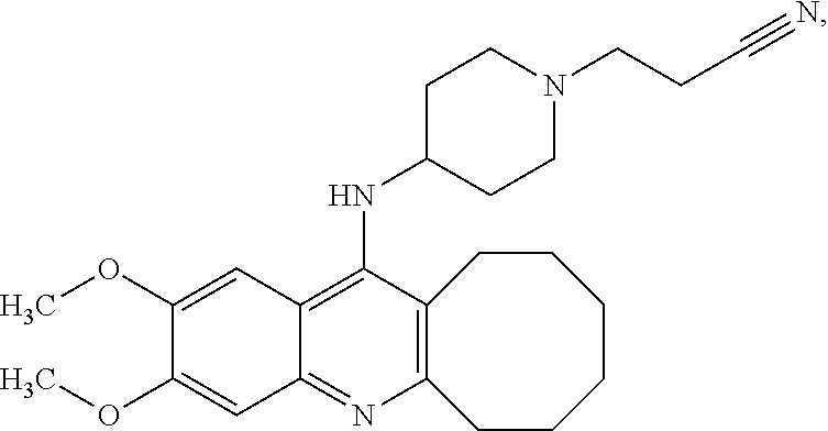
C12=C(N=C3C(=C1NC1CCN(CCC#N)CC1)C=C(OC)C(OC)=C3)CCCCCC2
